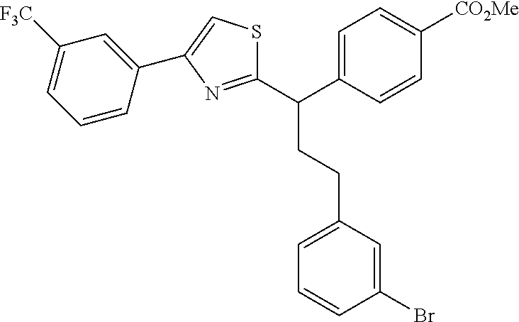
C1(C(C2=CC=C([CO2Me])C=C2)CCC2=CC=CC(Br)=C2)=NC(C2=CC([F3C])=CC=C2)=CS1
